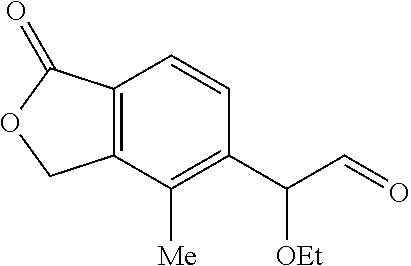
C12=C(C([Me])=C(C(C=O)[OEt])C=C1)COC2=O
